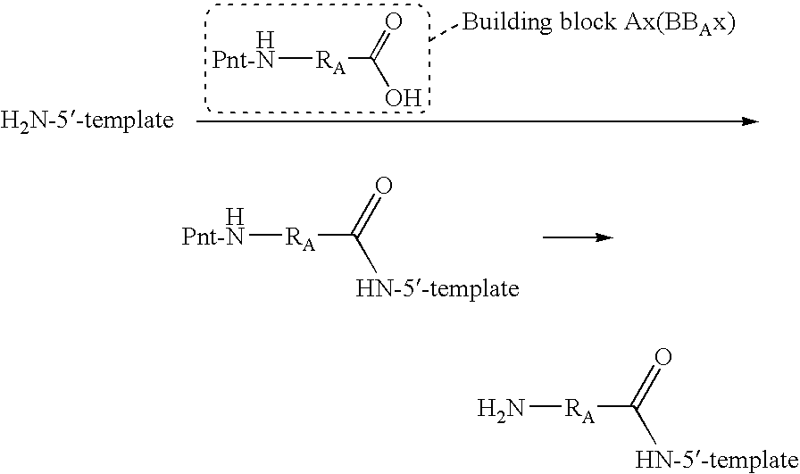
[HPnt-N][RA]C([HN-5-template])=O.[HPnt-N][RA]C(O)=O.N[RA]C([HN-5-template])=O
